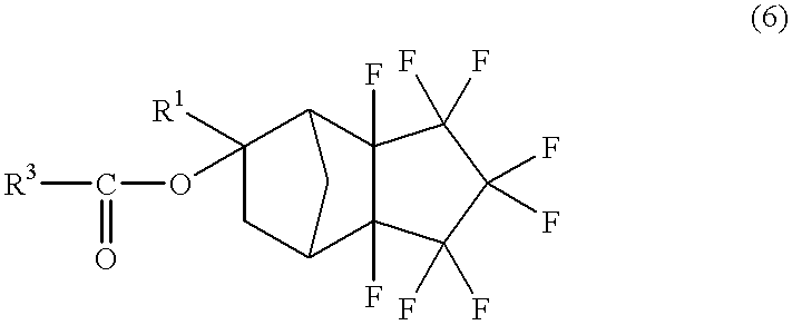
C1([R1])(OC([R3])=O)CC2C3(F)C(F)(C1C2)C(F)(F)C(F)(F)C3(F)F
